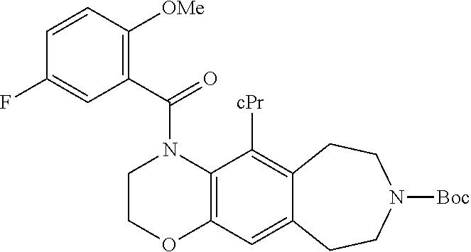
C1COC2=C(N1C(C1=C([OMe])C=CC(F)=C1)=O)C([cPr])=C1C(=C2)CCN([Boc])CC1
